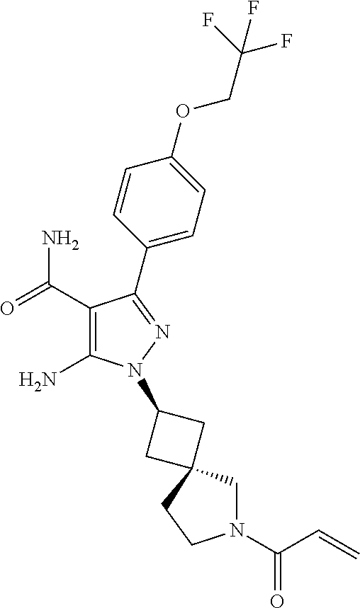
C1(C(=O)N)=C(N)N(C2CC3(CN(C(=O)C=C)CC3)C2)N=C1C1=CC=C(OCC(F)(F)F)C=C1
